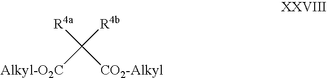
[R4a]C([CO2-Alkyl])([R4b])[Alkyl-O2C]
